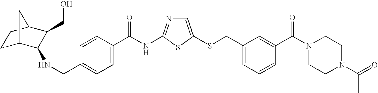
C1=C(SCC2=CC=CC(C(N3CCN(C(=O)C)CC3)=O)=C2)SC(NC(=O)C2=CC=C(CNC3C4CCC(C3CO)C4)C=C2)=N1
